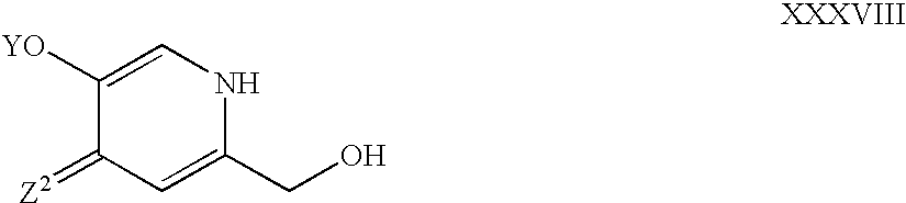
C1([YO])=CNC(CO)=CC1=[Z2]
